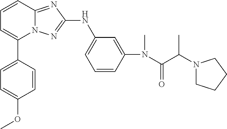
C1=CC2=NC(NC3=CC=CC(N(C(C(C)N4CCCC4)=O)C)=C3)=NN2C(C2=CC=C(OC)C=C2)=C1
